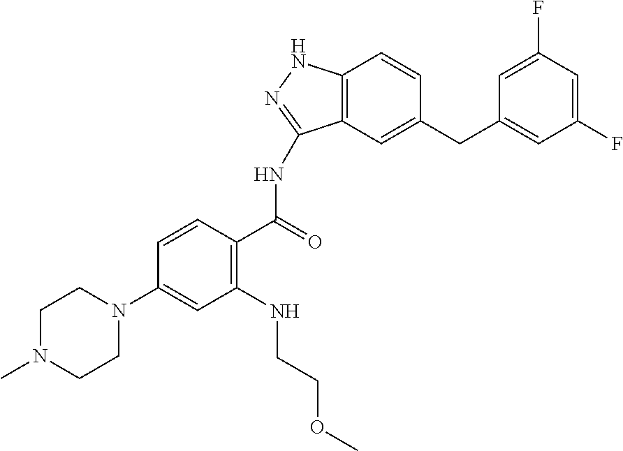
C1=CC(C(=O)NC2=NNC3=C2C=C(CC2=CC(F)=CC(F)=C2)C=C3)=C(NCCOC)C=C1N1CCN(C)CC1
